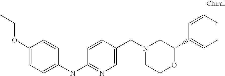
C(OC1=CC=C(NC2=NC=C(CN3CCOC(C4=CC=CC=C4)C3)C=C2)C=C1)C
